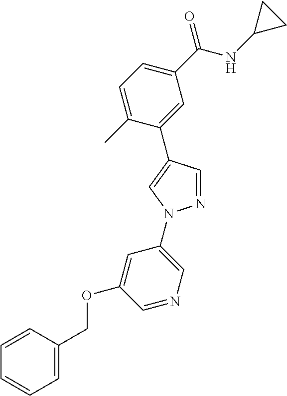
C1=C(C)C(C2=CN(C3=CN=CC(OCC4=CC=CC=C4)=C3)N=C2)=CC(C(NC2CC2)=O)=C1
